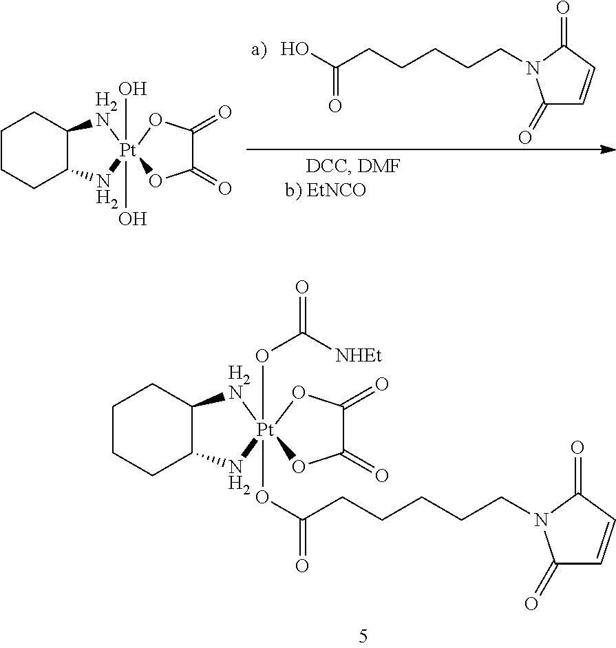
C1CCC2C(C1)[H2N][Pt]1(OC(=O)[NHEt])(OC(=O)CCCCCN3C(=O)C=CC3=O)(N2)OC(=O)C(=O)O1.O=C(O)CCCCCN1C(=O)C=CC1=O.C1CCC2C(C1)[H2N][Pt]1(O)(O)(N2)OC(=O)C(=O)O1
